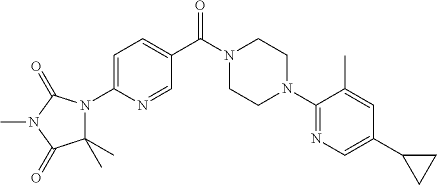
C1=C(N2C(C)(C)C(=O)N(C)C2=O)N=CC(C(N2CCN(C3=NC=C(C4CC4)C=C3C)CC2)=O)=C1
